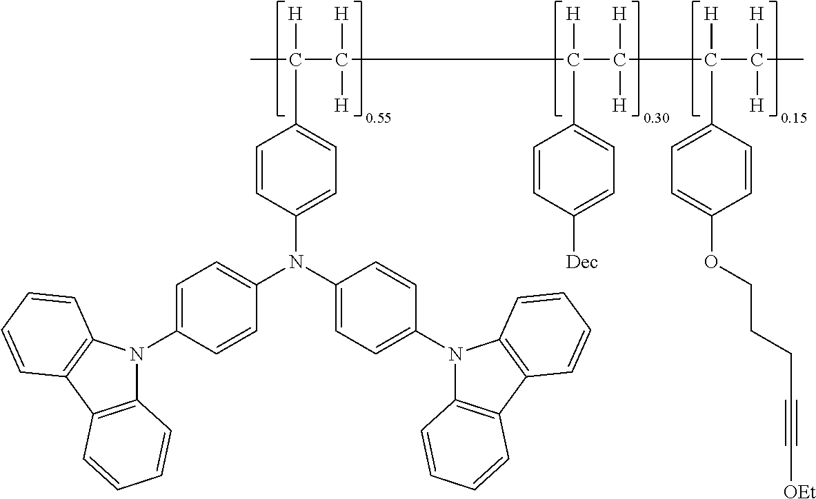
C1(N(C2=CC=C(N3C4=C(C5=C3C=CC=C5)C=CC=C4)C=C2)C2=CC=C(N3C4=C(C5=C3C=CC=C5)C=CC=C4)C=C2)=CC=C(C(C)(C([H])([H])C(C(C(C(C)([H])[H])([H])C2=CC=C(OCCCC#C[OEt])C=C2)([H])[H])([H])C2=CC=C([Dec])C=C2)[H])C=C1
